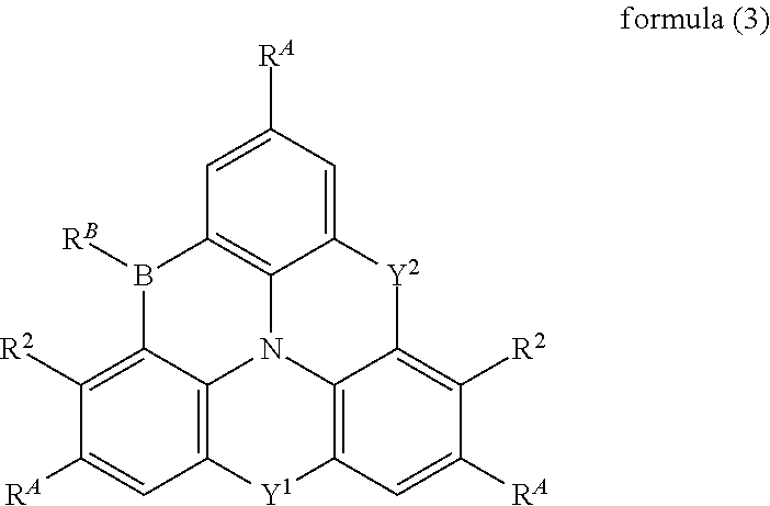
C12=CC([RA])=CC3=C1N1C4=C([Y1]C5=C1C(=C([R2])C([RA])=C5)[Y2]2)C=C([RA])C([R2])=C4B3[RB]
